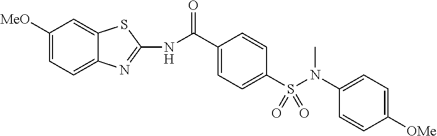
C1=CC(N(S(C2=CC=C(C(NC3=NC4=CC=C([MeO])C=C4S3)=O)C=C2)(=O)=O)C)=CC=C1[OMe]
